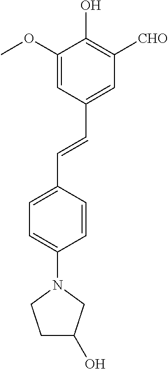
C1=C(OC)C(O)=C([CHO])C=C1C=CC1=CC=C(N2CCC(O)C2)C=C1
